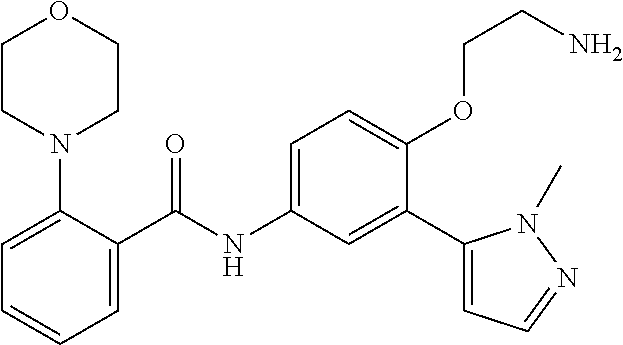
C1=C(N2CCOCC2)C(C(=O)NC2=CC=C(OCCN)C(C3=CC=NN3C)=C2)=CC=C1
